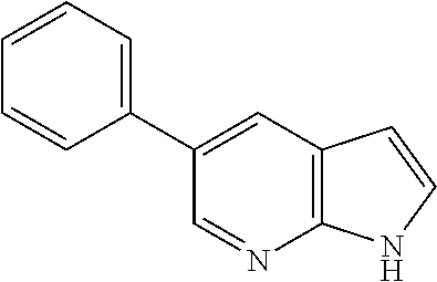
C12=C(C=C(C3=CC=CC=C3)C=N1)C=CN2
